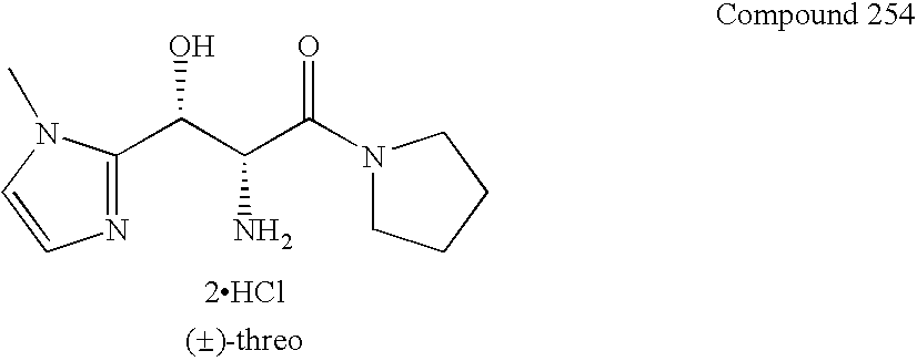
C(C(C(N1CCCC1)=O)N)(C1=NC=CN1C)O.[2HCl]
